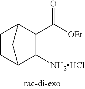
C([OEt])(=O)C1C2CCC(C1[NH2HCl])C2
